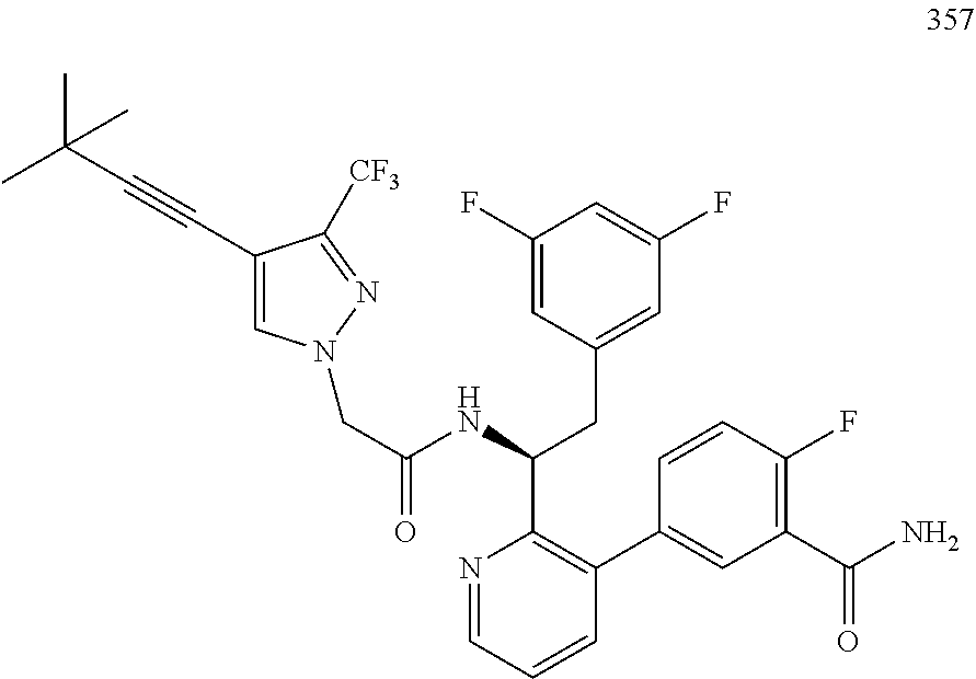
C(#CC1=CN(CC(NC(C2=C(C3=CC(C(N)=O)=C(F)C=C3)C=CC=N2)CC2=CC(F)=CC(F)=C2)=O)N=C1[CF3])C(C)(C)C
